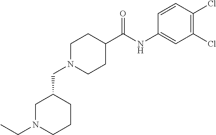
C1(CN2CCC(C(=O)NC3=CC(Cl)=C(Cl)C=C3)CC2)CN(CC)CCC1
